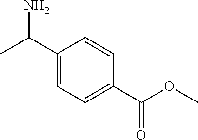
NC(C)C1=CC=C(C(=O)OC)C=C1
